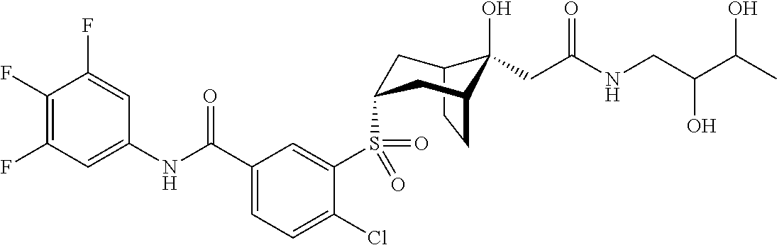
C1(F)=C(F)C=C(NC(C2=CC=C(Cl)C(S(=O)(=O)C3CC4C(O)(CC(NCC(C(O)C)O)=O)C(CC4)C3)=C2)=O)C=C1F
